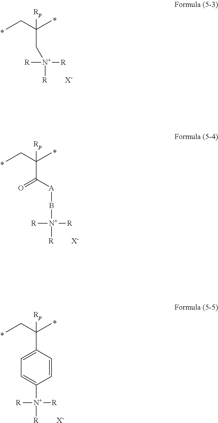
CCC(C)([Rp])C[N+]([R])([R])[R].[X-].[X-].CCC(C)([Rp])C([A]B[N+]([R])([R])[R])=O.[X-].CCC(C)([Rp])C1=CC=C([N+]([R])([R])[R])C=C1
